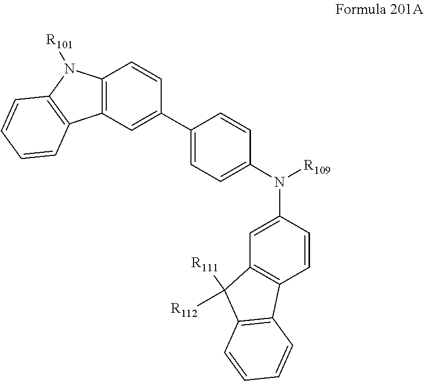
C1=C(N(C2=CC=C(C3=CC4=C(C=C3)N([R101])C3=C4C=CC=C3)C=C2)[R109])C=CC2=C1C([R112])([R111])C1=C2C=CC=C1
